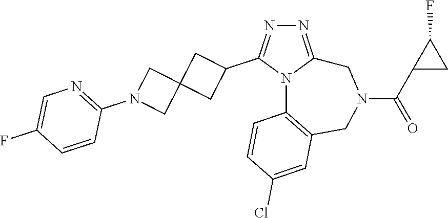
N1=C2N(C(C3CC4(C3)CN(C3=NC=C(F)C=C3)C4)=N1)C1=C(CN(C(=O)C3CC3F)C2)C=C(Cl)C=C1
